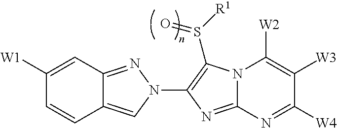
C12=CN(C3=C(S([R1])=O)N4C(=N3)N=C([W4])C([W3])=C4[W2])N=C1C=C([W1])C=C2
